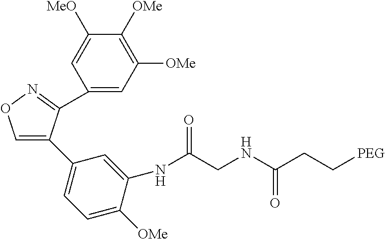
C1=C(C2=CC=C([OMe])C(NC(CNC(CC[PEG])=O)=O)=C2)C(C2=CC([OMe])=C([OMe])C([MeO])=C2)=NO1
